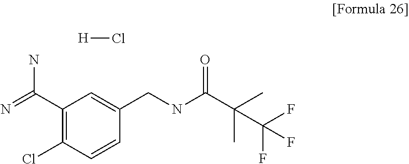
C1(C(=N)N)=C(Cl)C=CC(CNC(C(C)(C)C(F)(F)F)=O)=C1.[H]Cl
